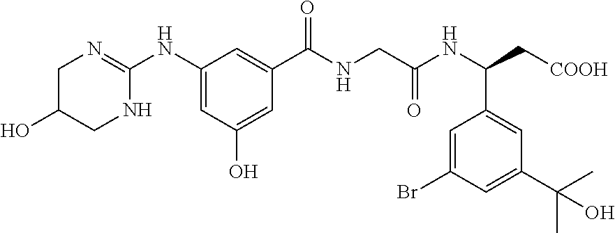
C1(NC2=NCC(O)CN2)=CC(O)=CC(C(NCC(NC(C[COOH])C2=CC(C(C)(C)O)=CC(Br)=C2)=O)=O)=C1
